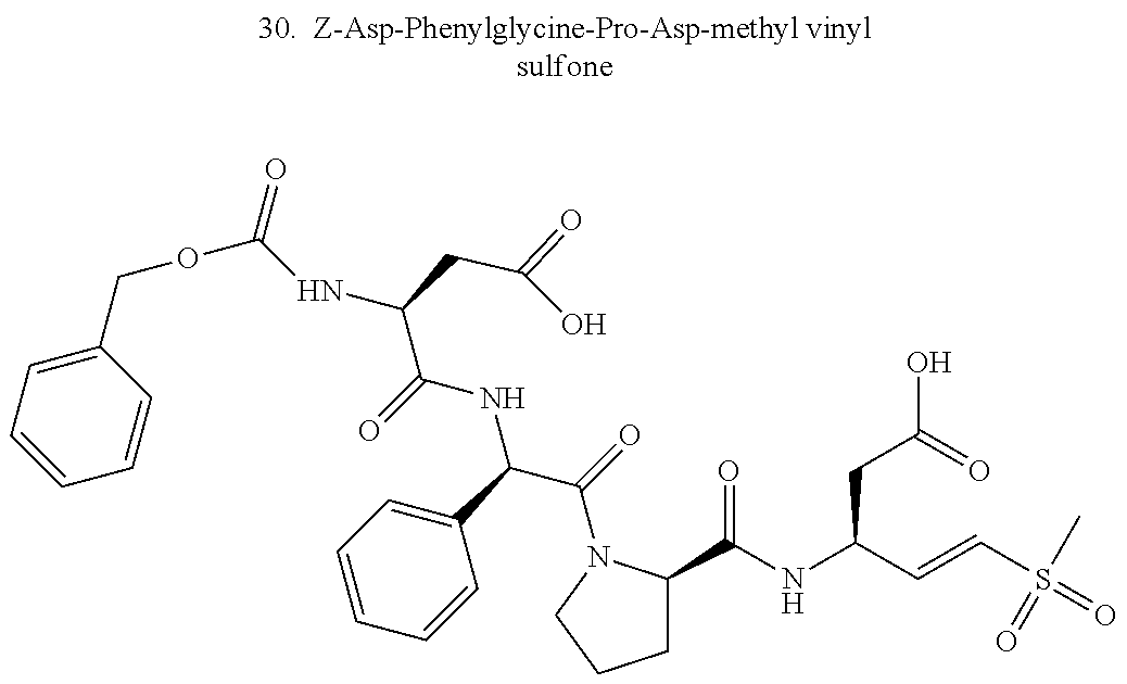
C1=CC=C(COC(NC(C(=O)NC(C(=O)N2C(C(NC(C=CS(=O)(C)=O)CC(O)=O)=O)CCC2)C2=CC=CC=C2)CC(=O)O)=O)C=C1
